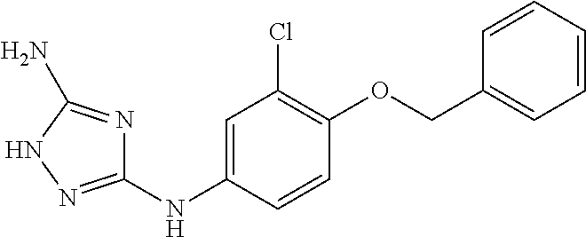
C1=C(NC2=NNC(N)=N2)C=CC(OCC2=CC=CC=C2)=C1Cl
